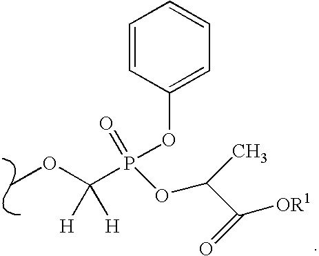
C1=CC(OP(=O)(C([H])([H])OC)OC(C([OR1])=O)C)=CC=C1
